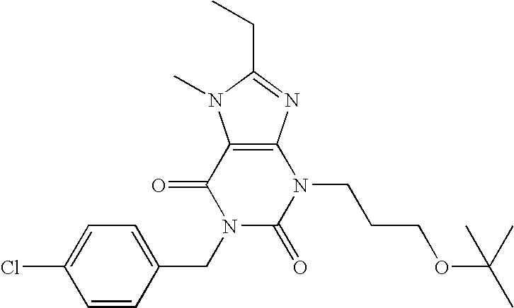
C12=C(N=C(CC)N1C)N(CCCOC(C)(C)C)C(=O)N(CC1=CC=C(Cl)C=C1)C2=O
